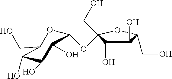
C1(O)C(O)C(OC2C(O)C(O)C(O)C(CO)O2)(CO)OC1CO
